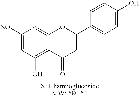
C1([XO])=CC(O)=C2C(=C1)OC(C1=CC=C(O)C=C1)CC2=O
